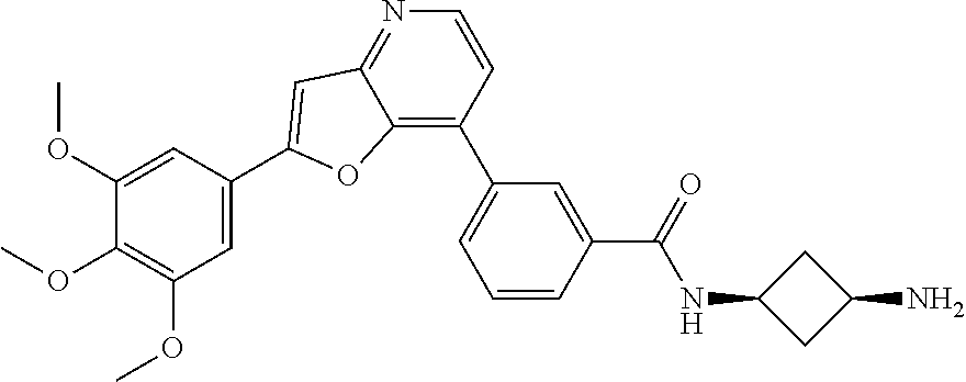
C1(OC)=CC(C2=CC3=NC=CC(C4=CC=CC(C(=O)NC5CC(N)C5)=C4)=C3O2)=CC(OC)=C1OC
